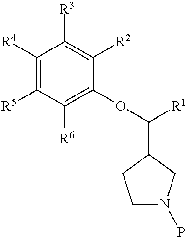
C1N(P)CC(C(OC2=C([R6])C([R5])=C([R4])C([R3])=C2[R2])[R1])C1
